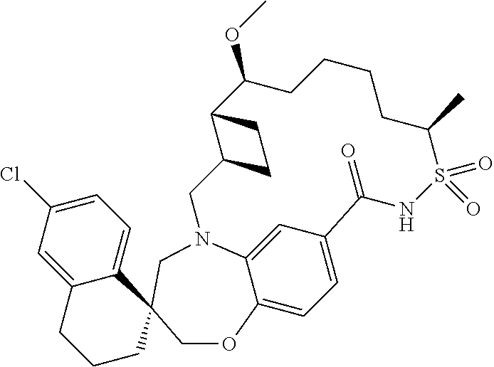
C1=C(Cl)C=C2C(=C1)C1(CCC2)CN2CC3C(CC3)C(OC)CCCCC(C)S(=O)(=O)NC(=O)C3=CC=C(C2=C3)OC1
